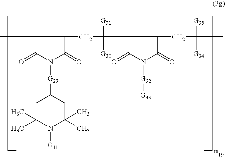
C1(C)C(=O)N([G29]C2CC(C)(C)N([G11])C(C)(C)C2)C(=O)C1CC([G31])([G30])C1C(=O)N([G32][G33])C(=O)C1CC([G35])([G34])C
